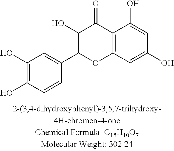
C1(O)=C(O)C=CC(C2=C(O)C(=O)C3=C(O2)C=C(O)C=C3O)=C1
